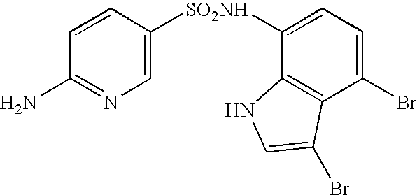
C1=C([SO2NH]C2=CC=C(Br)C3=C2NC=C3Br)C=CC(N)=N1
